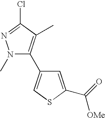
N1(C)C(C2=CSC(C(=O)[OMe])=C2)=C(C)C(Cl)=N1
